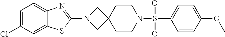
C1=CC(OC)=CC=C1S(N1CCC2(CC1)CN(C1=NC3=CC=C(Cl)C=C3S1)C2)(=O)=O
